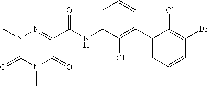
N1(C)C(=O)N(C)N=C(C(NC2=CC=CC(C3=CC=CC(Br)=C3Cl)=C2Cl)=O)C1=O
